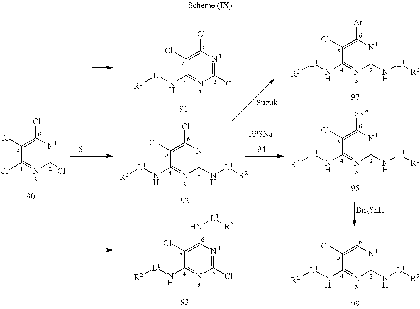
C1(Cl)=NC(Cl)=C(Cl)C(Cl)=N1.C1(Cl)=NC(Cl)=C(Cl)C(N[L1][R2])=N1.C1(N[L1][R2])=NC(Cl)=C(Cl)C(N[L1][R2])=N1.C1(Cl)=NC(N[L1][R2])=C(Cl)C(N[L1][R2])=N1.C1(N[L1][R2])=NC([Ar])=C(Cl)C(N[L1][R2])=N1.C1(N[L1][R2])=NC([SRa])=C(Cl)C(N[L1][R2])=N1.[Bn3SnH].C1(N[L1][R2])=NC=C(Cl)C(N[L1][R2])=N1
